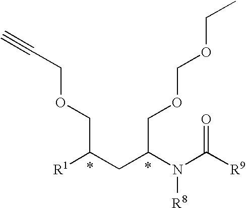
[R1]C(CC(N(C([R9])=O)[R8])COCOCC)COCC#C
